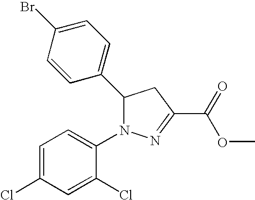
C1(C2N(C3=CC=C(Cl)C=C3Cl)N=C(C(=O)OC)C2)=CC=C(Br)C=C1
